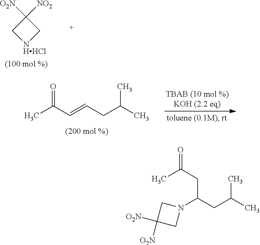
C1([O2N])([NO2])C[NHHCl]C1.CC(C=CCC(C)C)=O.N1(C(CC(C)C)CC(=O)C)CC([O2N])([O2N])C1
